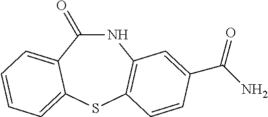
N1C(=O)C2=CC=CC=C2SC2=C1C=C(C(N)=O)C=C2
